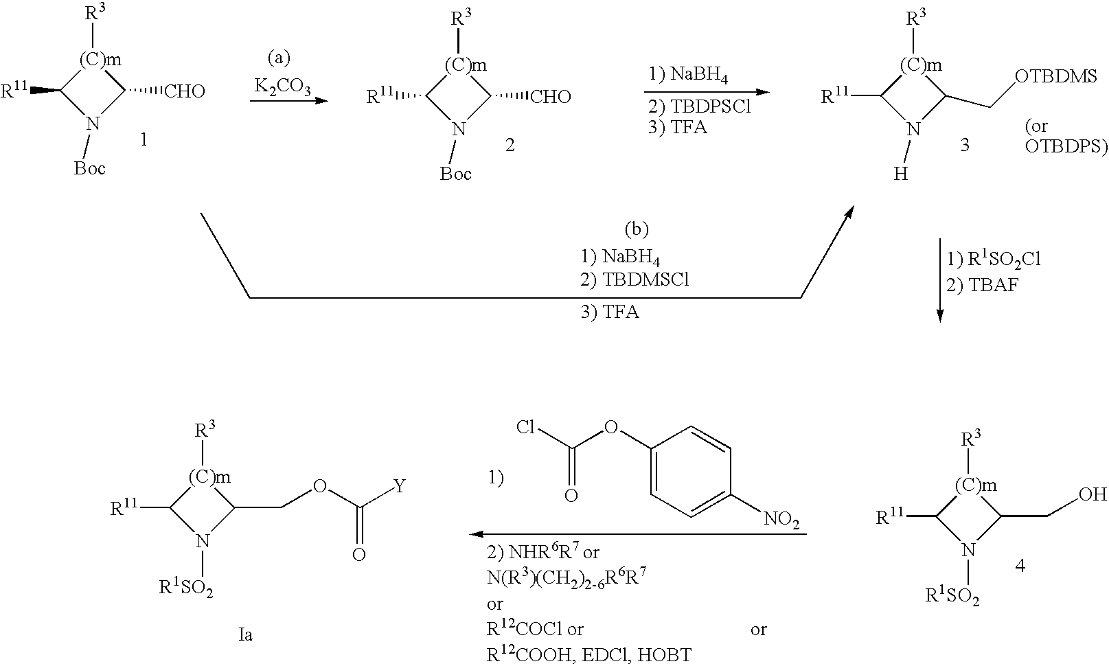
[(C)m]1([R3])C([R11])N([Boc])C1[CHO].[K2CO3].[(C)m]1([R3])C([R11])N([Boc])C1[CHO].[(C)m]1([R3])C([R11])N([H])C1C[OTBDMS].[(C)m]1([R3])C([R11])N([R1SO2])C1CO.C1(OC(Cl)=O)=CC=C([NO2])C=C1.[(C)m]1([R3])C([R11])N([R1SO2])C1COC([Y])=O
